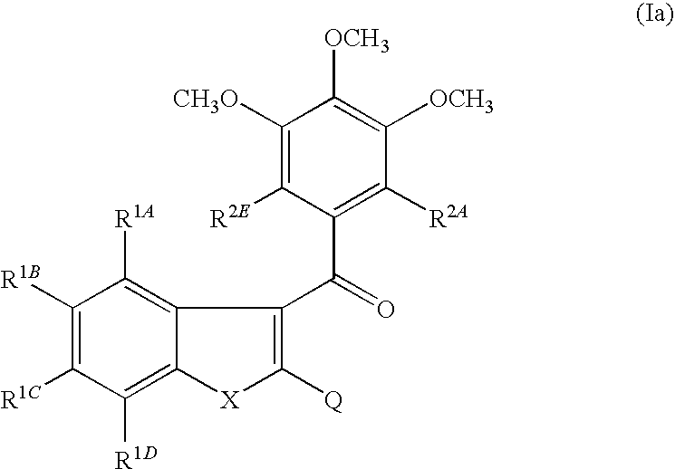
C1([R1A])=C2C(=C([R1D])C([R1C])=C1[R1B])[X]C([Q])=C2C(=O)C1=C([R2A])C([OCH3])=C([OCH3])C([CH3O])=C1[R2E]
